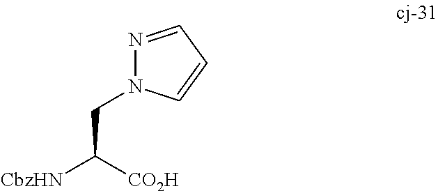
[CbzHN]C([CO2H])CN1N=CC=C1
